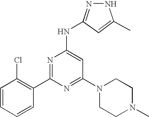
C1=CC=CC(C2=NC(NC3=NNC(C)=C3)=CC(N3CCN(C)CC3)=N2)=C1Cl
